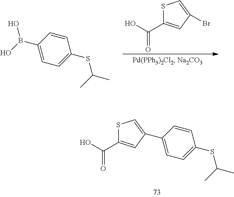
C1=C(C2=CSC(C(O)=O)=C2)C=CC(SC(C)C)=C1.S1C(C(O)=O)=CC(Br)=C1.C1(B(O)O)=CC=C(SC(C)C)C=C1
